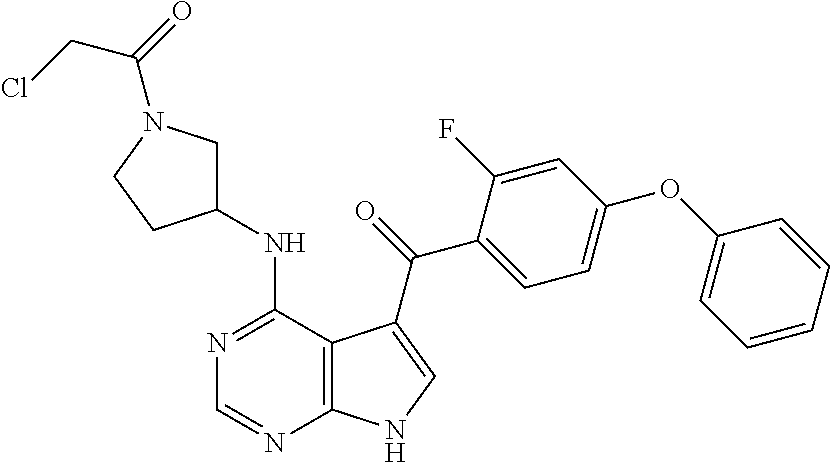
N1=C(NC2CN(C(=O)CCl)CC2)C2=C(N=C1)NC=C2C(=O)C1=CC=C(OC2=CC=CC=C2)C=C1F
